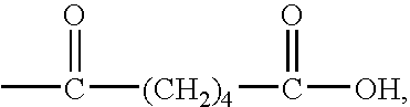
C(=O)([(CH2)4]C([OH])=O)C
